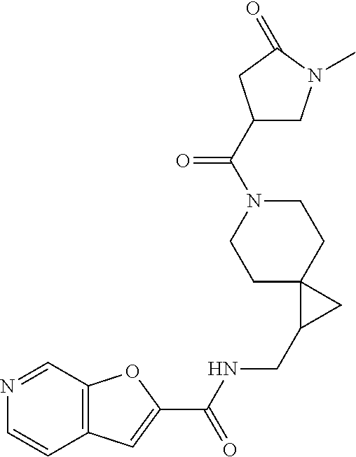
C12=C(C=NC=C1)OC(C(NCC1CC13CCN(C(C1CN(C)C(=O)C1)=O)CC3)=O)=C2
